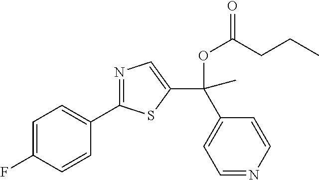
C1=C(F)C=CC(C2=NC=C(C(C)(C3=CC=NC=C3)OC(=O)CCC)S2)=C1
